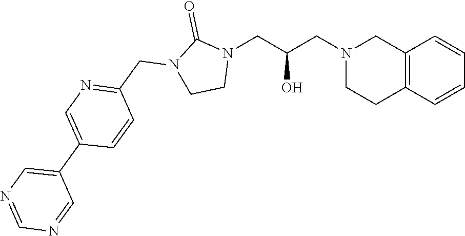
C12=C(C=CC=C1)CCN(CC(CN1C(=O)N(CC3=NC=C(C4=CN=CN=C4)C=C3)CC1)O)C2
